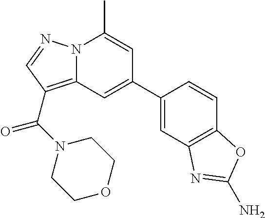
C1(C2=CC3=C(C(N4CCOCC4)=O)C=NN3C(C)=C2)=CC2=C(C=C1)OC(N)=N2
